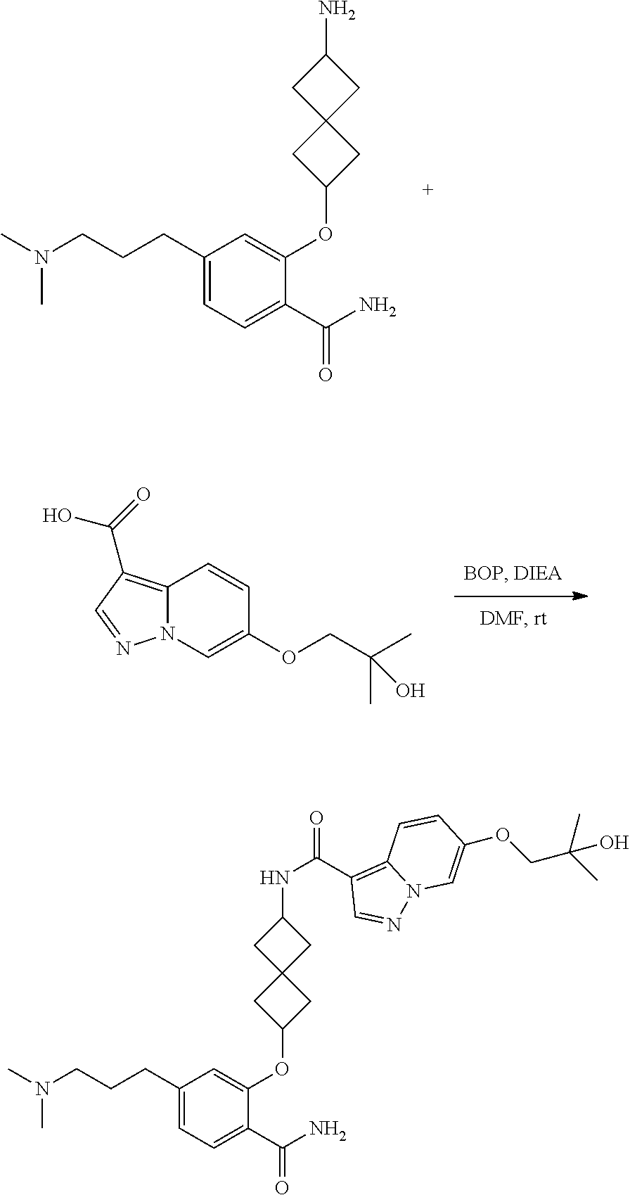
C12=C(C(=O)O)C=NN1C=C(OCC(C)(C)O)C=C2.C1(CCCN(C)C)=CC=C(C(N)=O)C(OC2CC3(C2)CC(N)C3)=C1.C(N)(=O)C1=CC=C(CCCN(C)C)C=C1OC1CC2(C1)CC(NC(=O)C1=C3N(N=C1)C=C(OCC(C)(C)O)C=C3)C2
